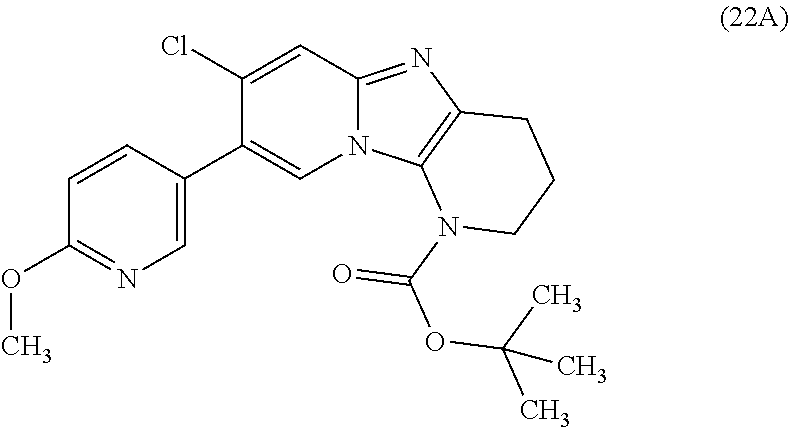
C1(Cl)=CC2=NC3=C(N2C=C1C1=CN=C(OC)C=C1)N(C(=O)OC(C)(C)C)CCC3
